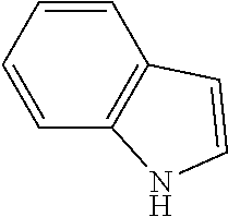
C1=CC=CC2=C1NC=C2
